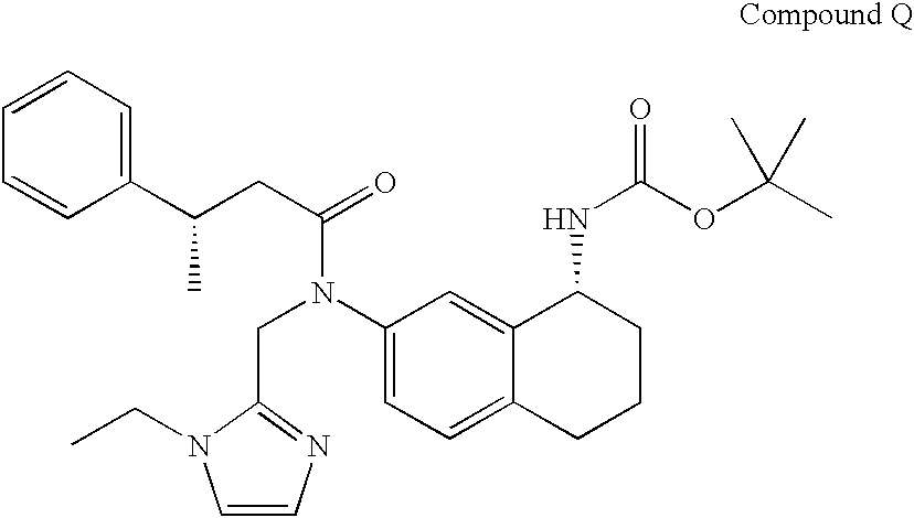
C1(N(CC2=NC=CN2CC)C(=O)CC(C2=CC=CC=C2)C)=CC=C2C(=C1)C(NC(OC(C)(C)C)=O)CCC2
